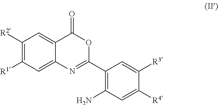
C1([R2])=C([R1])C=C2C(=C1)C(=O)OC(C1=C(N)C=C([R4])C([R3])=C1)=N2
